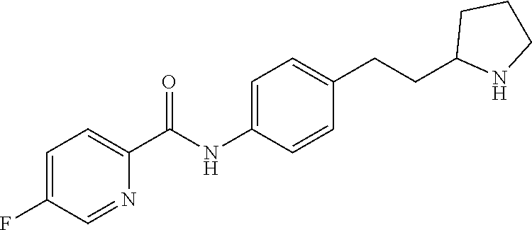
C1(C(NC2=CC=C(CCC3NCCC3)C=C2)=O)=CC=C(F)C=N1
